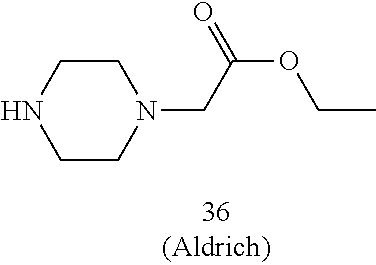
C1CN(CC(OCC)=O)CCN1
